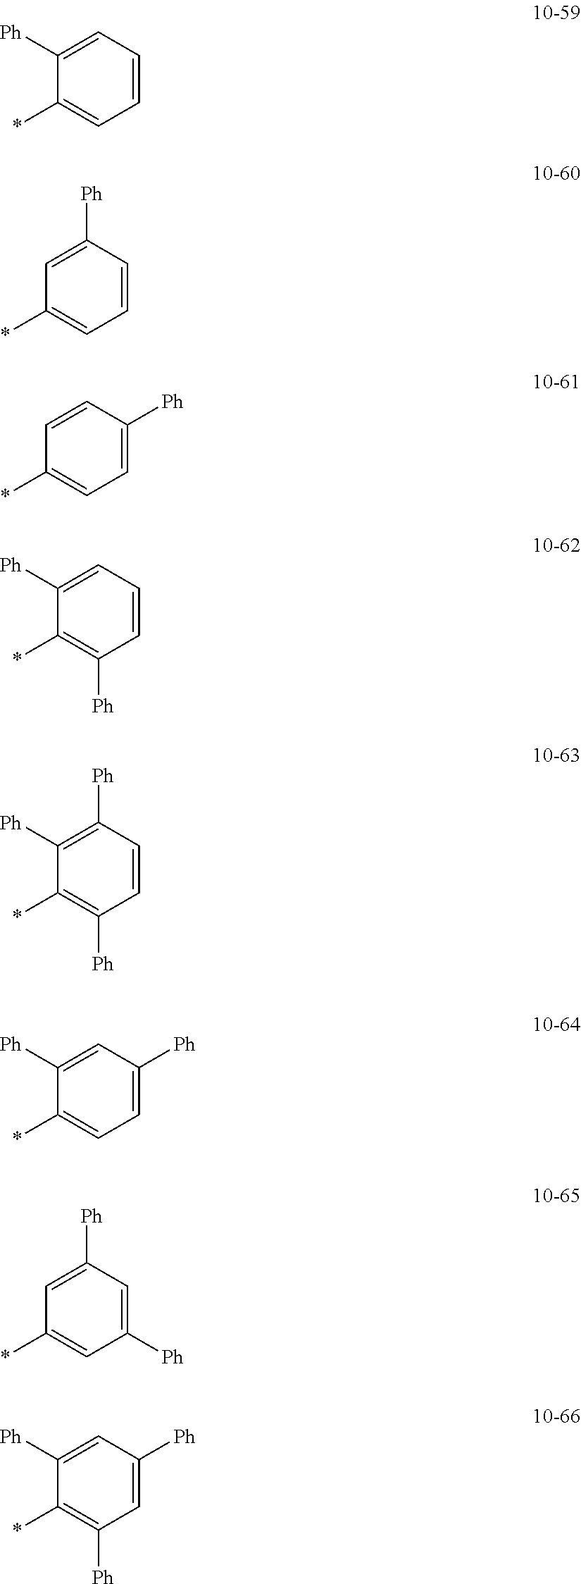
C1=CC=C([Ph])C(*)=C1.C1=CC([Ph])=CC(*)=C1.C1=C([Ph])C=CC(*)=C1.C1=CC=C([Ph])C(*)=C1[Ph].C1=CC([Ph])=C([Ph])C(*)=C1[Ph].C1=C([Ph])C=C([Ph])C(*)=C1.C1([Ph])=CC([Ph])=CC(*)=C1.C1=C([Ph])C=C([Ph])C(*)=C1[Ph]
